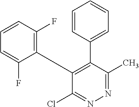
C1(C2=C(C3=C(F)C=CC=C3F)C(Cl)=NN=C2C)=CC=CC=C1
